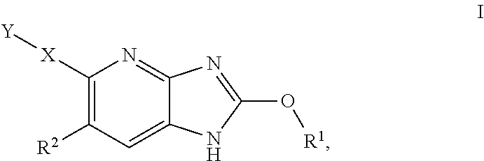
C1([X][Y])=C([R2])C=C2C(=N1)N=C(O[R1])N2
